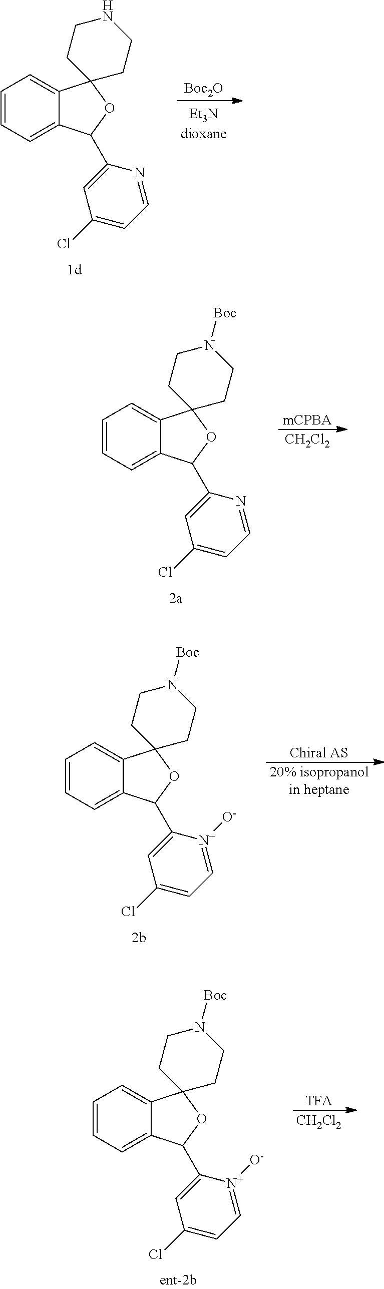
C1=CC=C2C(=C1)C1(OC2C2=CC(Cl)=CC=N2)CCNCC1.[Boc2O].C1=CC=C2C(=C1)C1(OC2C2=CC(Cl)=CC=N2)CCN([Boc])CC1.[mCPBA].[CH2Cl2].[Chiral AS].[20% isopropanolin heptane].C1=CC=C2C(=C1)C1(OC2C2=CC(Cl)=CC=[N+]2[O-])CCN([Boc])CC1.C1=CC=C2C(=C1)C1(OC2C2=CC(Cl)=CC=[N+]2[O-])CCN([Boc])CC1.[TFA].[CH2Cl2]
